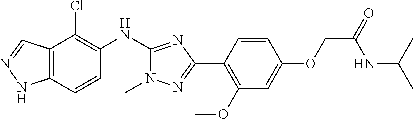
C12=C(C=CC(NC3=NC(C4=C(OC)C=C(OCC(=O)NC(C)C)C=C4)=NN3C)=C1Cl)NN=C2
